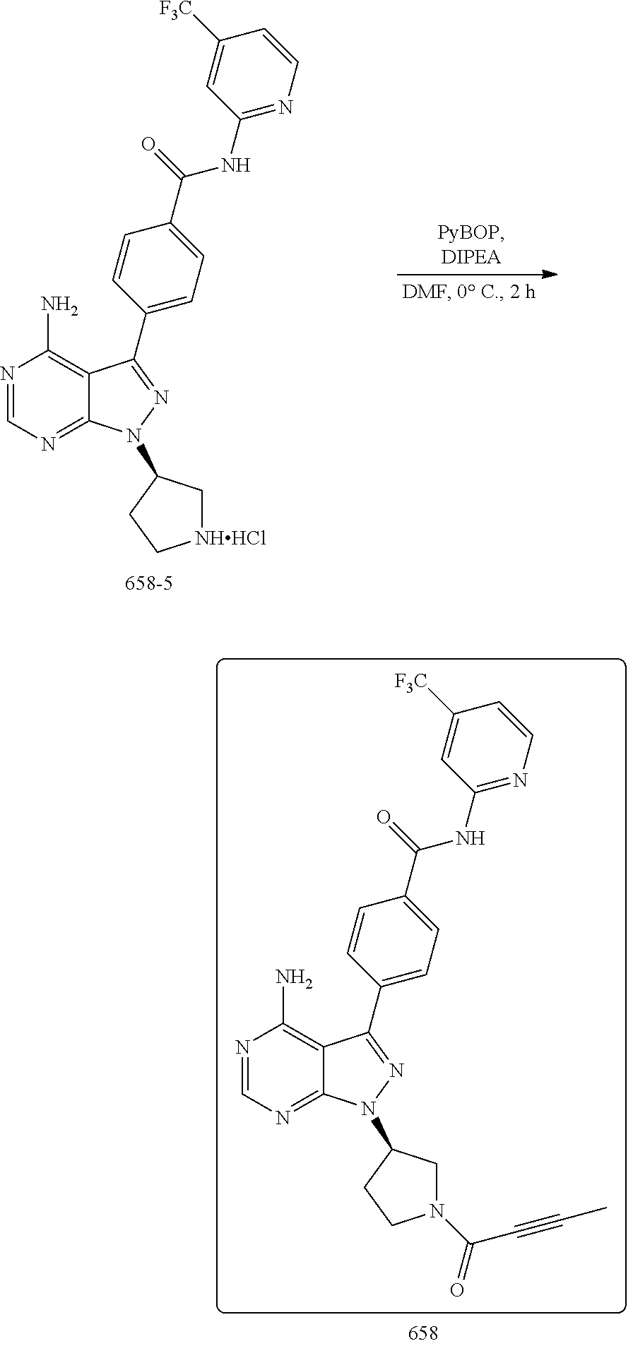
N1=CN=C2C(=C1N)C(C1=CC=C(C(=O)NC3=NC=CC([F3C])=C3)C=C1)=NN2C1C[NHHCl]CC1.N1=CN=C2C(=C1N)C(C1=CC=C(C(=O)NC3=NC=CC([F3C])=C3)C=C1)=NN2C1CN(C(C#CC)=O)CC1
